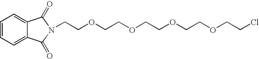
C1=CC=C2C(=C1)C(=O)N(CCOCCOCCOCCOCCCl)C2=O
